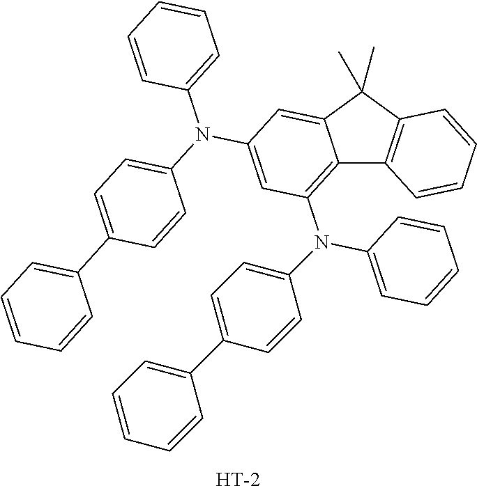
C12=C(N(C3=CC=CC=C3)C3=CC=C(C4=CC=CC=C4)C=C3)C=C(N(C3=CC=CC=C3)C3=CC=C(C4=CC=CC=C4)C=C3)C=C1C(C)(C)C1=C2C=CC=C1.[H]
